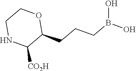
C1NC([CO2H])C(CCCB(O)O)OC1
